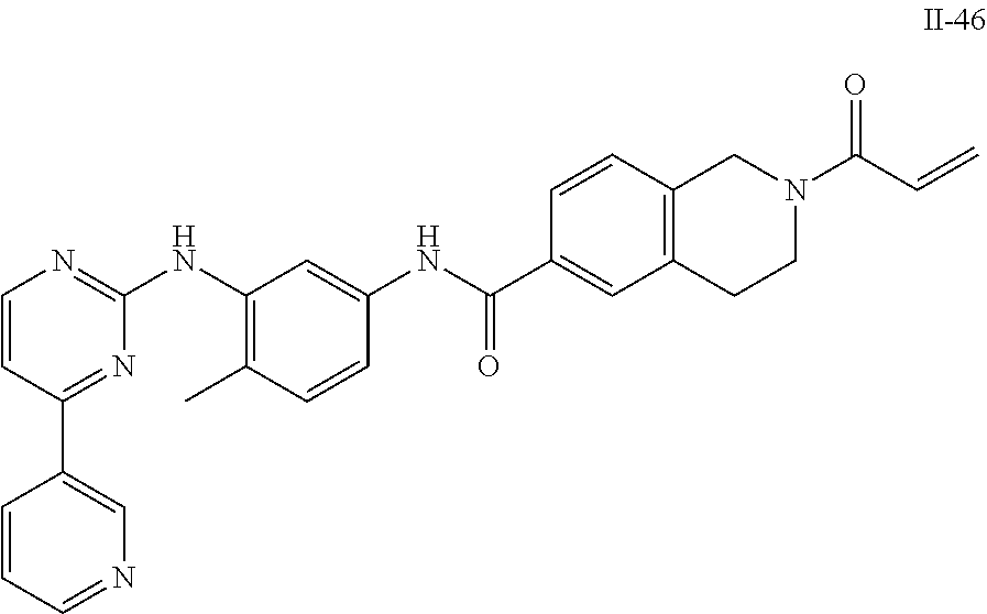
C1=CC(C2=CN=CC=C2)=NC(NC2=C(C)C=CC(NC(=O)C3=CC4=C(C=C3)CN(C(C=C)=O)CC4)=C2)=N1
